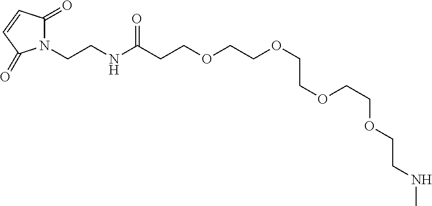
N1(CCNC(CCOCCOCCOCCOCCNC)=O)C(=O)C=CC1=O
